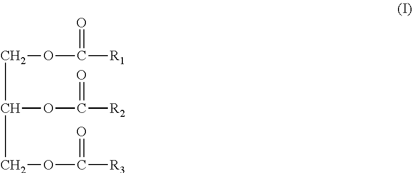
C(C(COC(=O)[R3])OC(=O)[R2])OC([R1])=O
